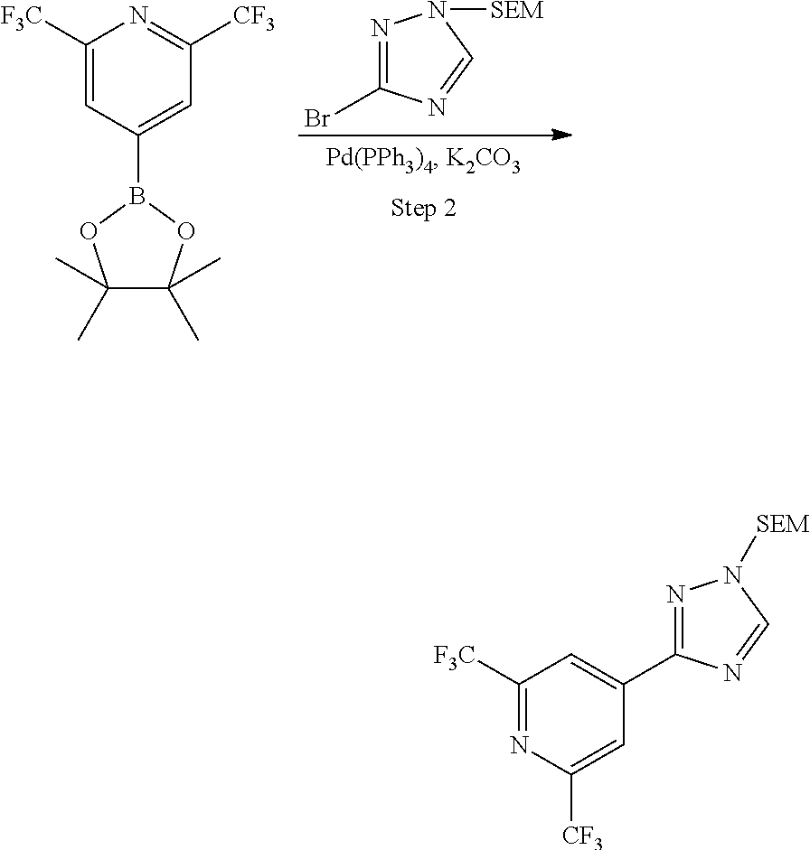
N1=C(Br)N=CN1[SEM].C1([F3C])=CC(B2OC(C)(C)C(C)(C)O2)=CC([CF3])=N1.C1([F3C])=NC([CF3])=CC(C2=NN([SEM])C=N2)=C1
